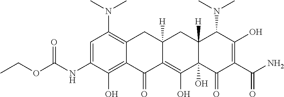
C1=C(NC(OCC)=O)C(O)=C2C(=C1N(C)C)CC1([H])C(=C(O)C3(O)C([H])(C1)C(N(C)C)C(O)=C(C(N)=O)C3=O)C2=O
